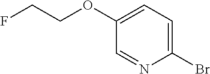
C1(OCCF)=CC=C(Br)N=C1
